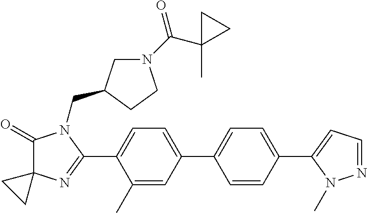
C1(=O)C2(N=C(C3=CC=C(C4=CC=C(C5=CC=NN5C)C=C4)C=C3C)N1CC1CN(C(C3(C)CC3)=O)CC1)CC2
